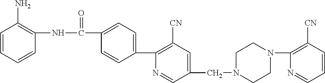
C1=CC=CC(NC(C2=CC=C(C3=C([CN])C=C(CN4CCN(C5=C([CN])C=CC=N5)CC4)C=N3)C=C2)=O)=C1N
